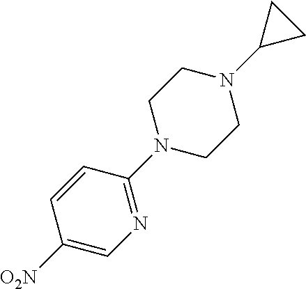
C1([O2N])=CN=C(N2CCN(C3CC3)CC2)C=C1
